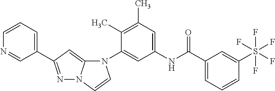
N1=C(C2=CC=CN=C2)C=C2N1C=CN2C1=CC(NC(C2=CC=CC(S(F)(F)(F)(F)F)=C2)=O)=CC(C)=C1C
